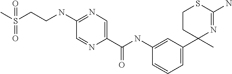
C1CC(C2=CC=CC(NC(=O)C3=CN=C(NCCS(C)(=O)=O)C=N3)=C2)(C)N=C(N)S1
